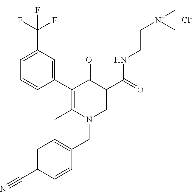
C1(C2=C(C)N(CC3=CC=C(C#N)C=C3)C=C(C(NCC[N+](C)(C)C)=O)C2=O)=CC(C(F)(F)F)=CC=C1.[Cl-]
